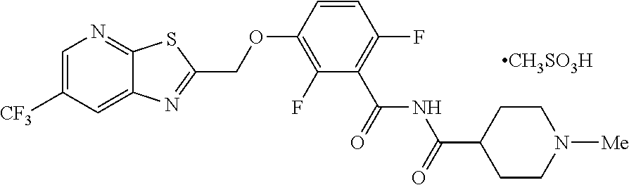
C1=C([CF3])C=C2C(=N1)SC(COC1=C(F)C(C(=O)NC(C3CCN([Me])CC3)=O)=C(F)C=C1)=N2.[CH3SO3H]
